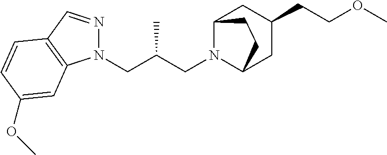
N1(CC(CN2C3CC(CCOC)CC2CC3)C)N=CC2=C1C=C(OC)C=C2
